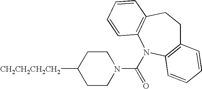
C1CC([CH2CH2CH2CH2])CCN1C(=O)N1C2=C(CCC3=C1C=CC=C3)C=CC=C2
